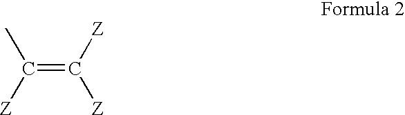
C(=C([Z])[Z])([Z])C
